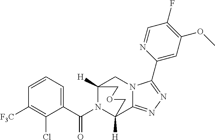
C12([H])N(C(C3=CC=CC([F3C])=C3Cl)=O)C([H])(C3=NN=C(C4=CC(OC)=C(F)C=N4)N3C1)COC2
